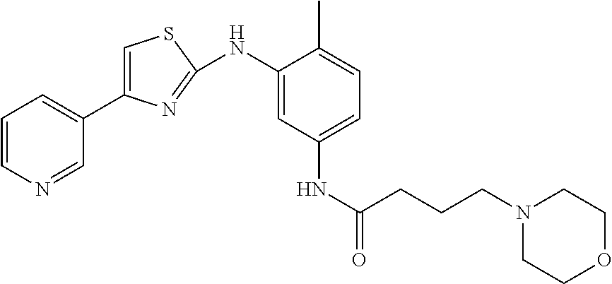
N(C1=CC(NC(=O)CCCN2CCOCC2)=CC=C1C)C1=NC(C2=CC=CN=C2)=CS1
